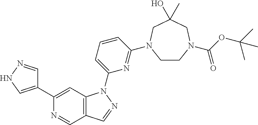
N1=CC2=C(C=C1C1=CNN=C1)N(C1=CC=CC(N3CCN(C(OC(C)(C)C)=O)CC(O)(C)C3)=N1)N=C2
